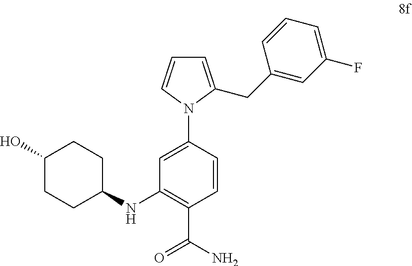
C1=C(CC2=CC(F)=CC=C2)N(C2=CC(NC3CCC(O)CC3)=C(C(N)=O)C=C2)C=C1
